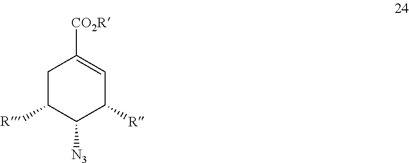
C1C([R])C([N3])C([R])C=C1[CO2R]
